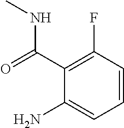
C1=CC(F)=C(C(=O)NC)C(N)=C1
